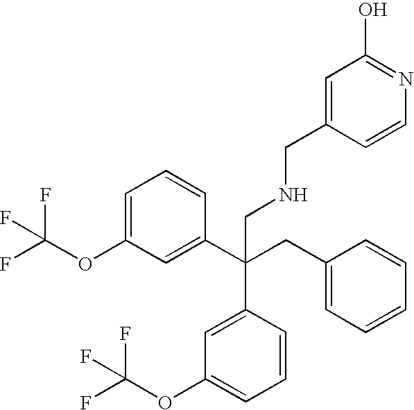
C1=C(OC(F)(F)F)C=C(C(CC2=CC=CC=C2)(C2=CC(OC(F)(F)F)=CC=C2)CNCC2=CC(O)=NC=C2)C=C1
